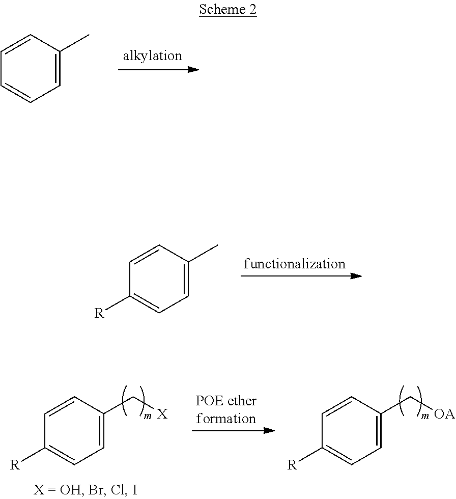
C1=CC(C)=CC=C1.C1=CC(C)=CC=C1[R].C1=CC(C[X])=CC=C1[R].C1=CC(C[OA])=CC=C1[R]
